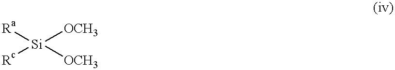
[Ra][Si]([Rc])([OCH3])[OCH3]
